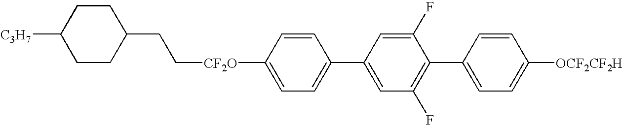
C1CC([C3H7])CCC1CC[CF2O]C1=CC=C(C2=CC(F)=C(C3=CC=C([OCF2CF2H])C=C3)C(F)=C2)C=C1
